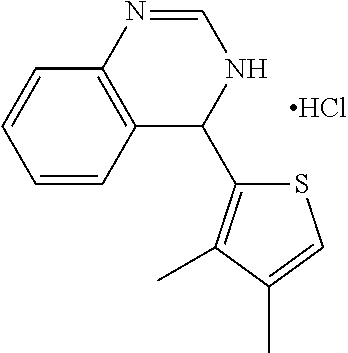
S1C(C2NC=NC3=C2C=CC=C3)=C(C)C(C)=C1.Cl
